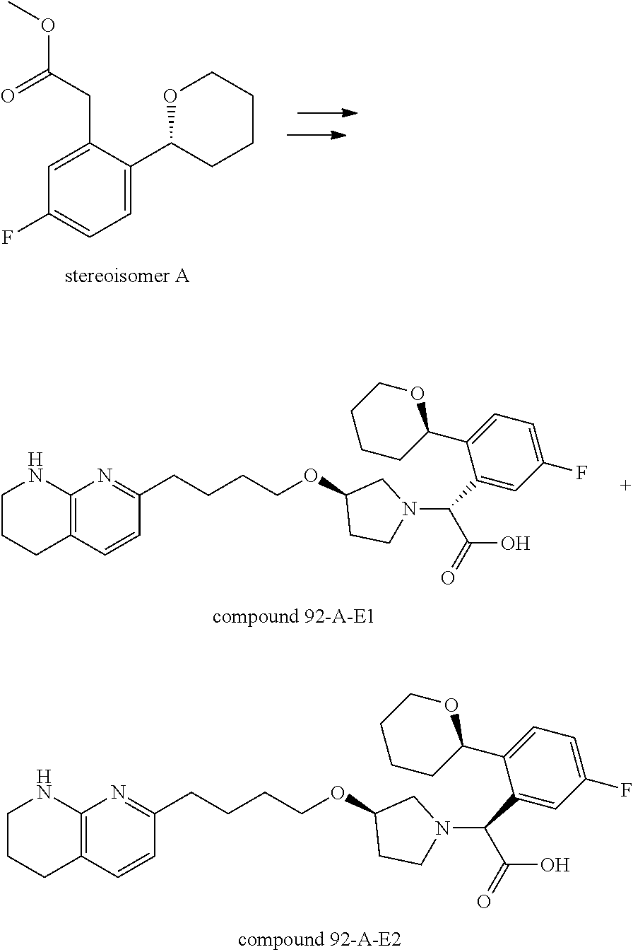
C12=C(C=CC(CCCCOC3CCN(C(C4=CC(F)=CC=C4C4OCCCC4)C(=O)O)C3)=N1)CCCN2.C12=C(C=CC(CCCCOC3CCN(C(C4=CC(F)=CC=C4C4OCCCC4)C(=O)O)C3)=N1)CCCN2.C1(F)=CC=C(C2CCCCO2)C(CC(OC)=O)=C1
